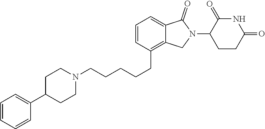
C(CCC1=C2C(=CC=C1)C(=O)N(C1CCC(=O)NC1=O)C2)CCN1CCC(C2=CC=CC=C2)CC1
